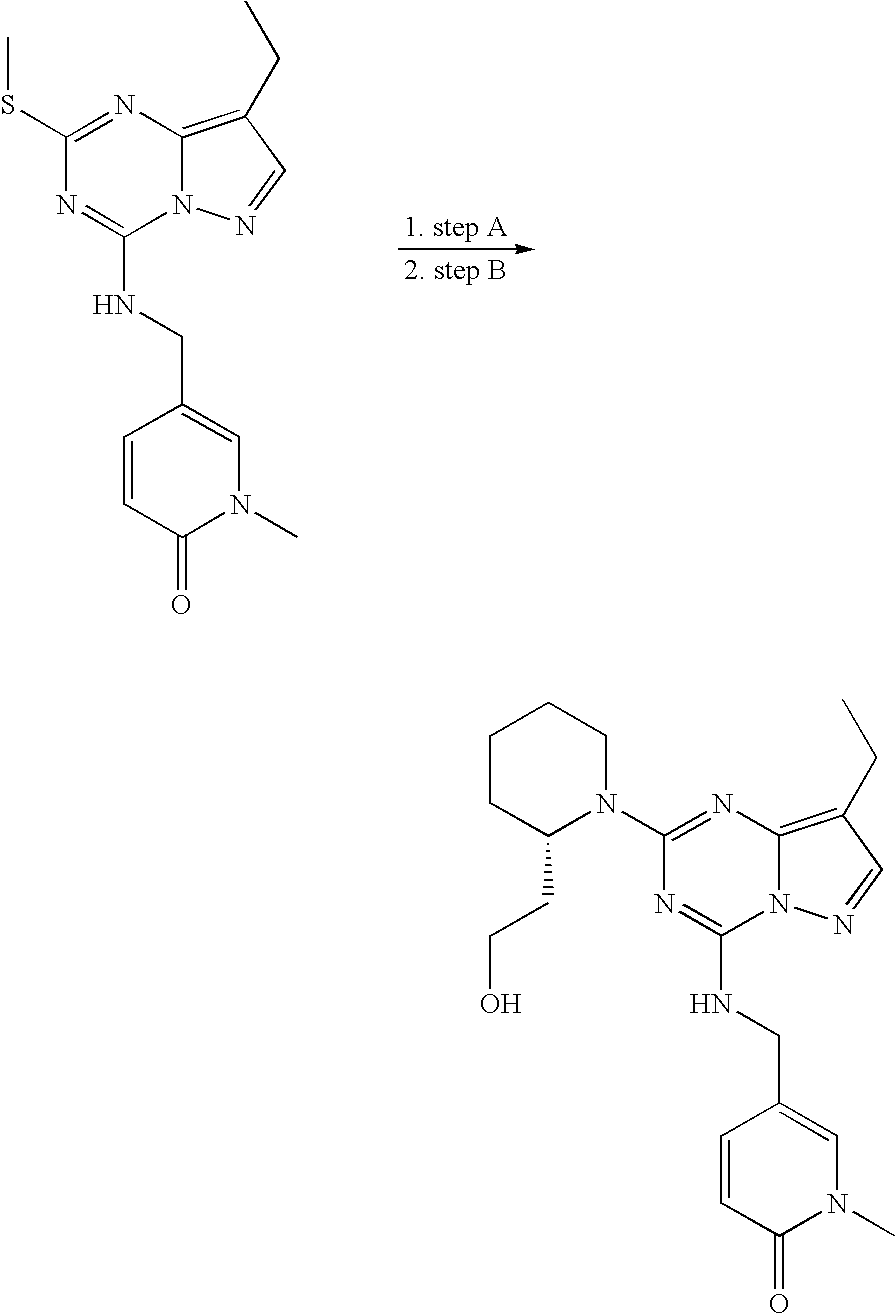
C1(SC)=NC2=C(CC)C=NN2C(NCC2=CN(C)C(=O)C=C2)=N1.C1(N2CCCCC2CCO)=NC2=C(CC)C=NN2C(NCC2=CN(C)C(=O)C=C2)=N1
